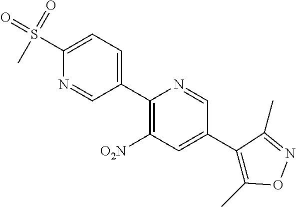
C1(S(=O)(=O)C)=CC=C(C2=C([O2N])C=C(C3=C(C)ON=C3C)C=N2)C=N1
